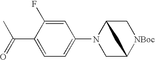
C(C1=CC=C(N2CC3[NBoc]CC2C3)C=C1F)(=O)C
